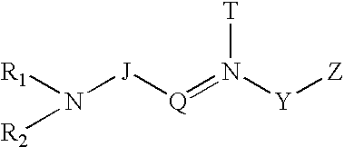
[R1]N([J][Q]=N([Y][Z])[T])[R2]
